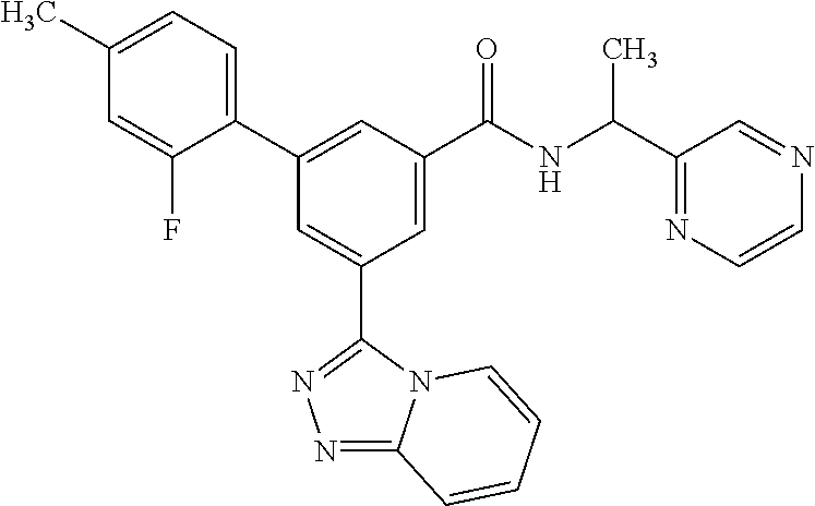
C1(C2=CC(C(NC(C3=NC=CN=C3)C)=O)=CC(C3=NN=C4N3C=CC=C4)=C2)=CC=C(C)C=C1F
